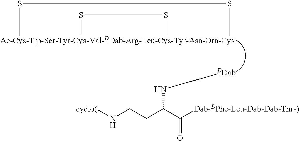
S(C)SC.S(C)SC.N(C(CCN[cyclo(])C([Dab-DPhe-Leu-Dab-Dab-Thr-)])=O)[DDab]
